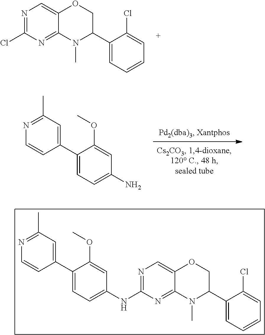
N1=C(Cl)N=C2C(=C1)OCC(C1=CC=CC=C1Cl)N2C.NC1=CC=C(C2=CC(C)=NC=C2)C(OC)=C1.N1=C(NC2=CC=C(C3=CC(C)=NC=C3)C(OC)=C2)N=C2C(=C1)OCC(C1=CC=CC=C1Cl)N2C
